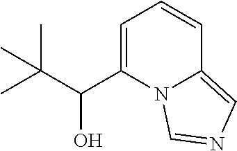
C1=C(C(C(C)(C)C)O)N2C(=CN=C2)C=C1
